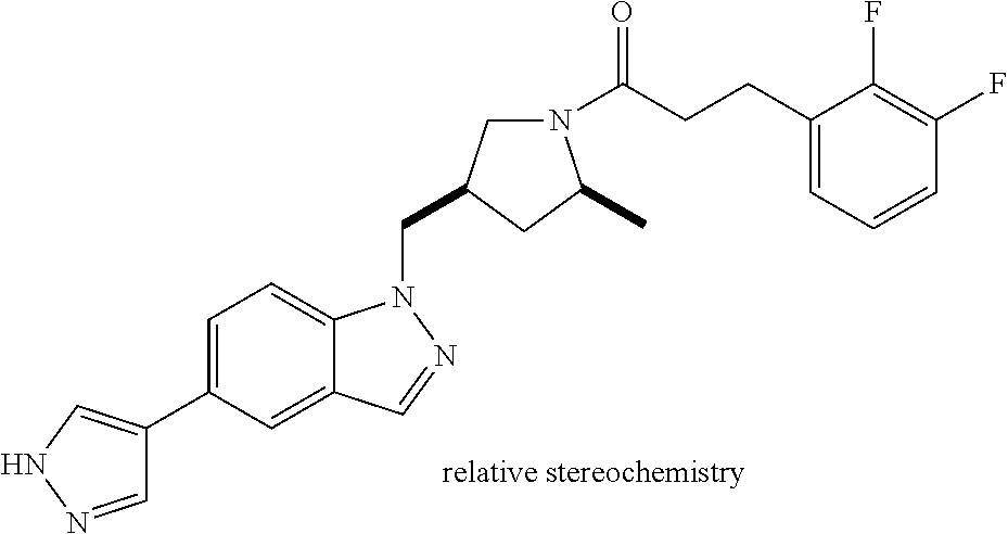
C1=NNC=C1C1=CC=C2C(=C1)C=NN2CC1CN(C(CCC2=CC=CC(F)=C2F)=O)C(C)C1
